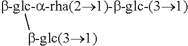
[b-glc(31)][b-glc-a-rha(21)-b-glc-(31)]
